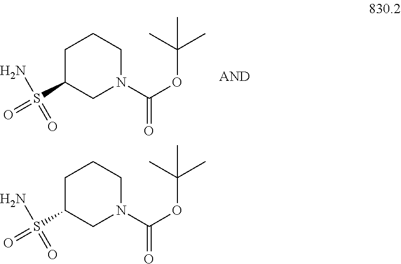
C1C(S(=O)(=O)N)CN(C(=O)OC(C)(C)C)CC1.C1C(S(=O)(=O)N)CN(C(OC(C)(C)C)=O)CC1
